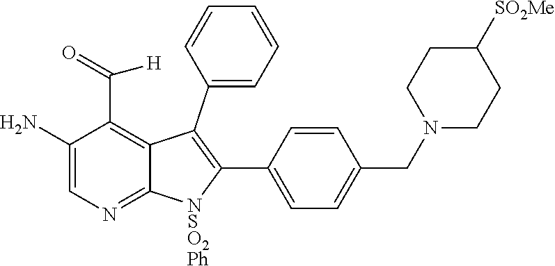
C12=NC=C(N)C(C(=O)[H])=C1C(C1=CC=CC=C1)=C(C1=CC=C(CN3CCC([SO2Me])CC3)C=C1)[NSO2Ph]2
